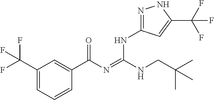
C1(C(F)(F)F)=CC=CC(C(N=C(NCC(C)(C)C)NC2=NNC(C(F)(F)F)=C2)=O)=C1
